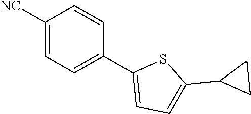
C1([NC])=CC=C(C2=CC=C(C3CC3)S2)C=C1
